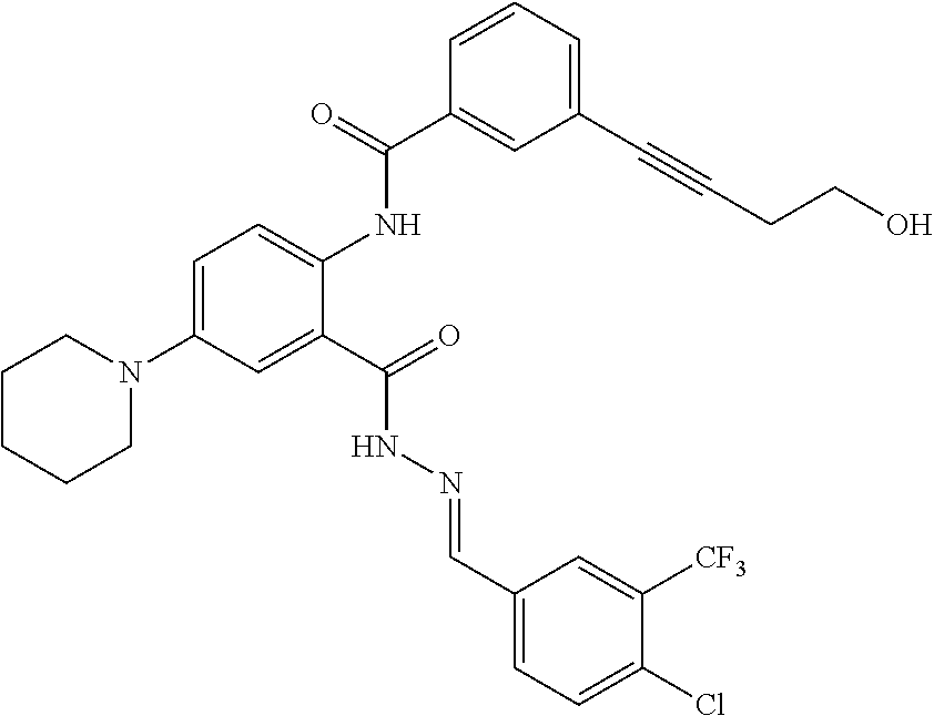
C1=C(N2CCCCC2)C=C(C(=O)NN=CC2=CC=C(Cl)C([CF3])=C2)C(NC(C2=CC(C#CCCO)=CC=C2)=O)=C1
